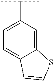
C1=C(C(C)C)C=C2C(=C1)C=CS2
